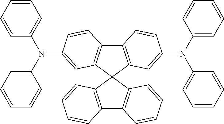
C1=CC=CC(N(C2=CC=CC=C2)C2=CC3=C(C4=C(C=C(N(C5=CC=CC=C5)C5=CC=CC=C5)C=C4)C34C3=C(C5=C4C=CC=C5)C=CC=C3)C=C2)=C1
